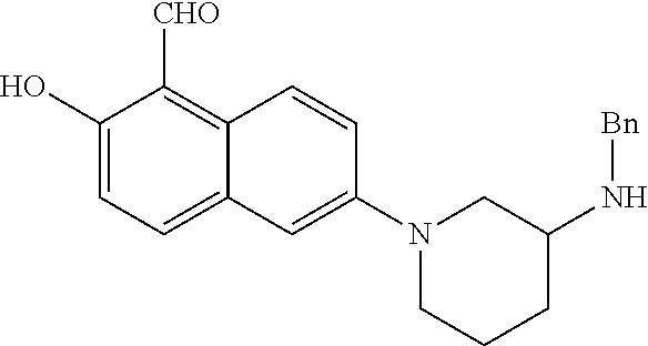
C1(O)=CC=C2C(=C1[CHO])C=CC(N1CCCC(N[Bn])C1)=C2
